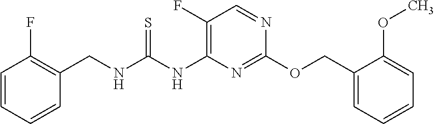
C1(F)=C(NC(NCC2=C(F)C=CC=C2)=S)N=C(OCC2=CC=CC=C2OC)N=C1
